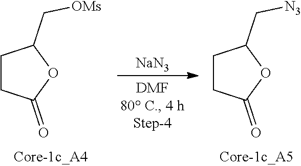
C1CC(=O)OC1C[N3].[NaN3].C1CC(=O)OC1C[OMs]
